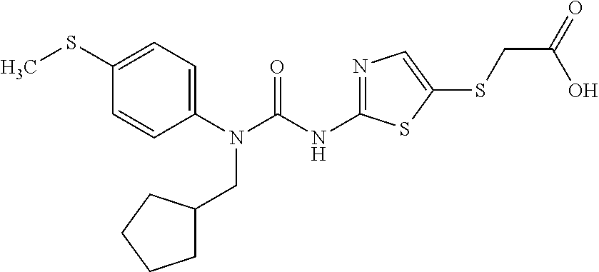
C1(N(CC2CCCC2)C(=O)NC2=NC=C(SCC(O)=O)S2)=CC=C(SC)C=C1
